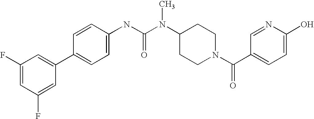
C1(F)=CC(F)=CC(C2=CC=C(NC(N(C3CCN(C(C4=CC=C(O)N=C4)=O)CC3)C)=O)C=C2)=C1
